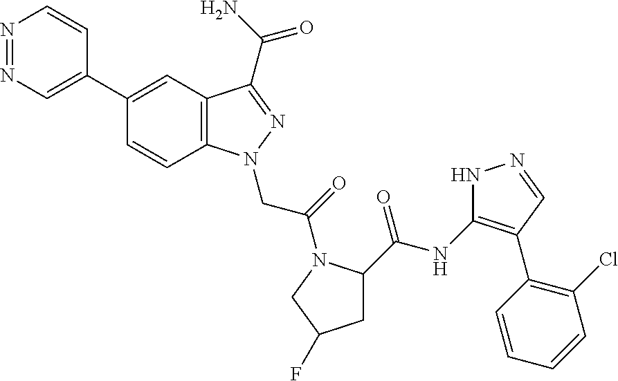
N1=NC=C(C2=CC3=C(C=C2)N(CC(=O)N2C(C(=O)NC4=C(C5=C(Cl)C=CC=C5)C=NN4)CC(F)C2)N=C3C(=O)N)C=C1
